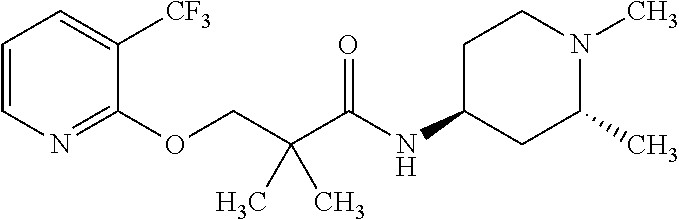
C1=CN=C(OCC(C(NC2CC(C)N(C)CC2)=O)(C)C)C([CF3])=C1
